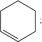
C1C=CCCC1
